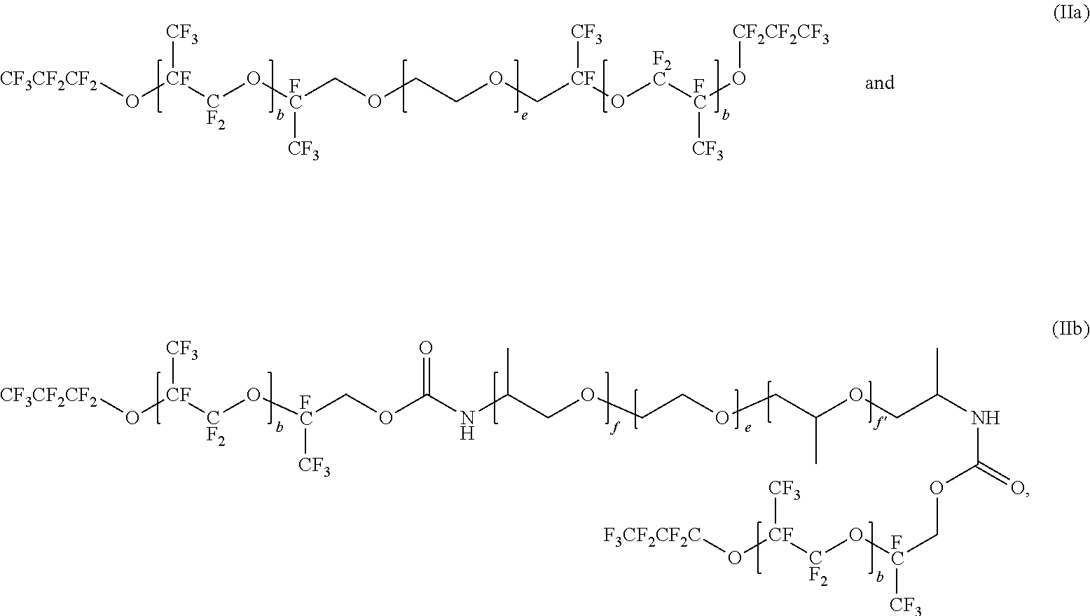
[CF3CF2CF2]O[CF]([CF2]O[FC](COCCOC[CF](O[F2C][FC](O[CF2CF2CF3])[CF3])[CF3])[CF3])[CF3].[CF3CF2CF2]O[CF]([CF2]O[FC](COC(NC(COCCOCC(OCC(NC(=O)OC[FC](O[CF2][CF]([CF3])O[F3CF2CF2C])[CF3])C)C)C)=O)[CF3])[CF3]
